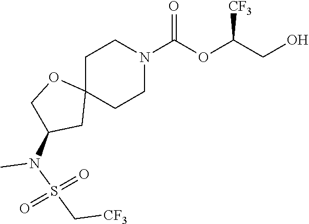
C1C2(CCN(C(OC(CO)[CF3])=O)C1)OCC(N(C)S(=O)(=O)C[CF3])C2
